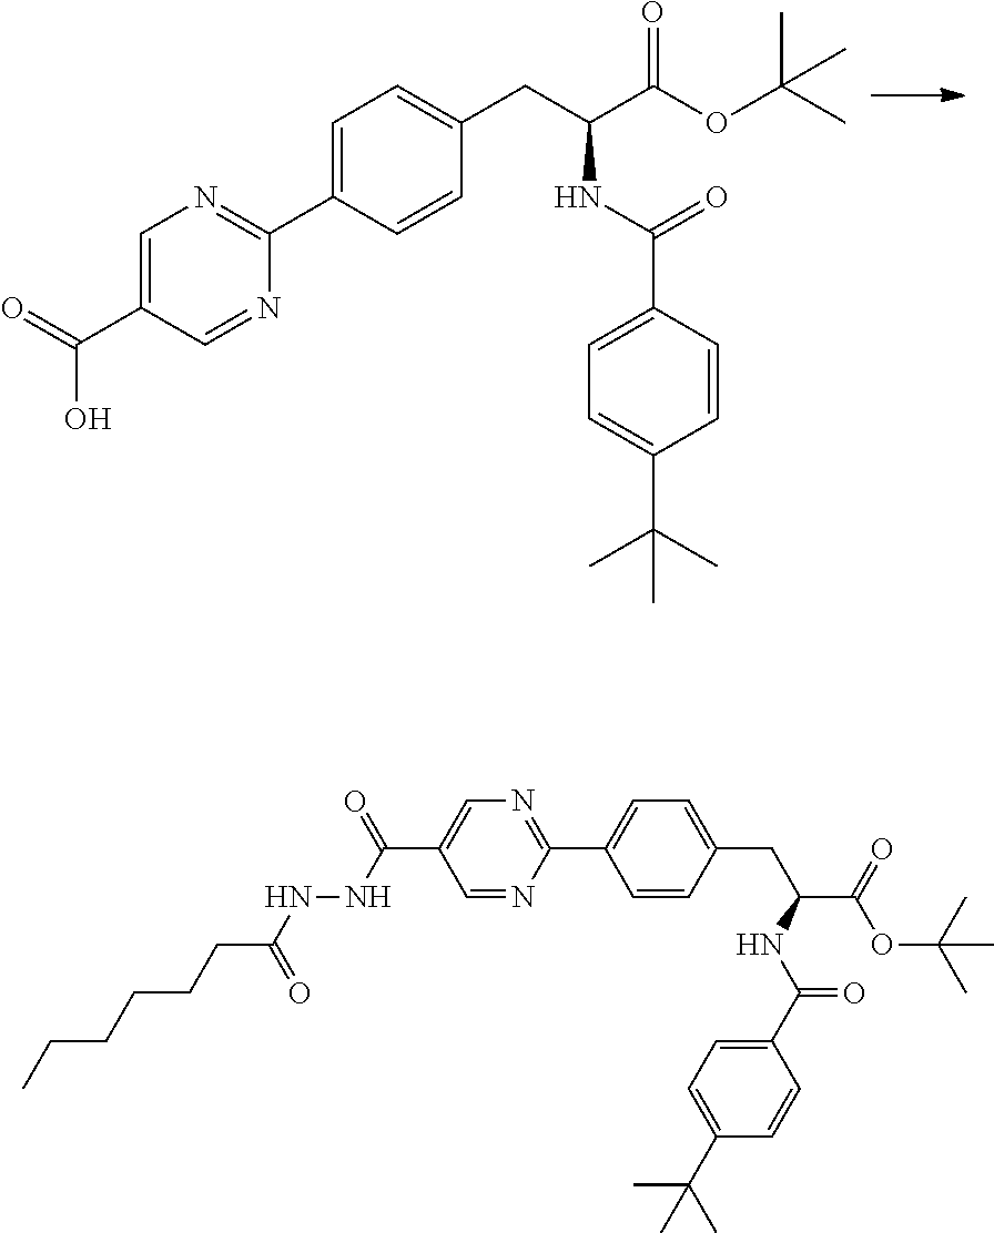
C1=C(C(O)=O)C=NC(C2=CC=C(CC(C(OC(C)(C)C)=O)NC(=O)C3=CC=C(C(C)(C)C)C=C3)C=C2)=N1.N1=C(C2=CC=C(CC(C(=O)OC(C)(C)C)NC(C3=CC=C(C(C)(C)C)C=C3)=O)C=C2)N=CC(C(NNC(CCCCCC)=O)=O)=C1
